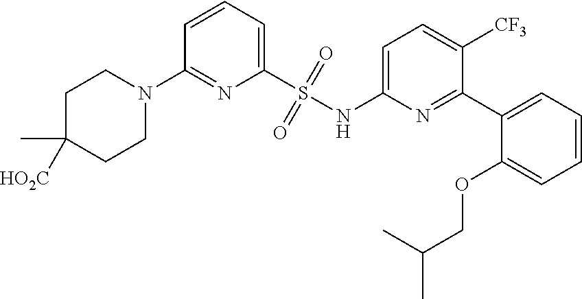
C1C(C)([HO2C])CCN(C2=NC(S(NC3=CC=C([CF3])C(C4=CC=CC=C4OCC(C)C)=N3)(=O)=O)=CC=C2)C1
